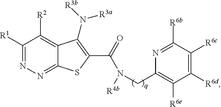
C1([R1])=NN=C2C(=C1[R2])C(N([R3b])[R3a])=C(C(=O)N(CC1=C([R6e])C([R6d])=C([R6c])C([R6b])=N1)[R4b])S2
